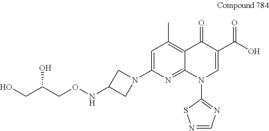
C1=C(N2CC(NOCC(CO)O)C2)N=C2C(=C1C)C(=O)C(C(O)=O)=CN2C1=NC=NS1
